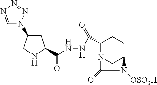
C1=NN=NN1C1CC(C(NNC(C2N3CC(CC2)N([OSO3H])C3=O)=O)=O)NC1
